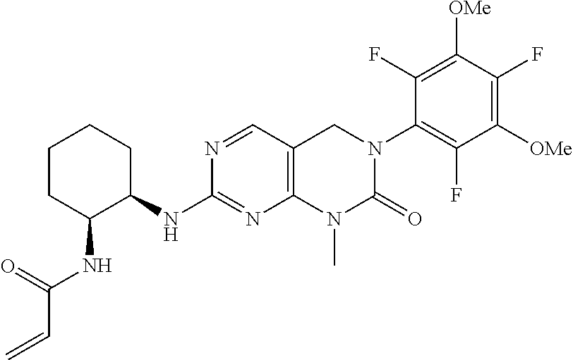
N(C1=NC2=C(C=N1)CN(C1=C(F)C([OMe])=C(F)C([OMe])=C1F)C(=O)N2C)C1CCCCC1NC(C=C)=O
